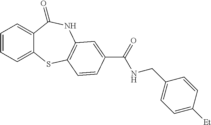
C1=CC=C2C(=C1)C(=O)NC1=C(S2)C=CC(C(=O)NCC2=CC=C([Et])C=C2)=C1
